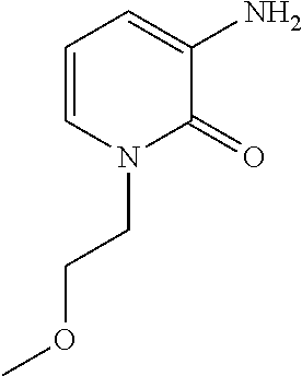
C1=CN(CCOC)C(=O)C(N)=C1
